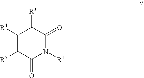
[R3]C1C([R4])C([R5])C(=O)N([R1])C1=O
